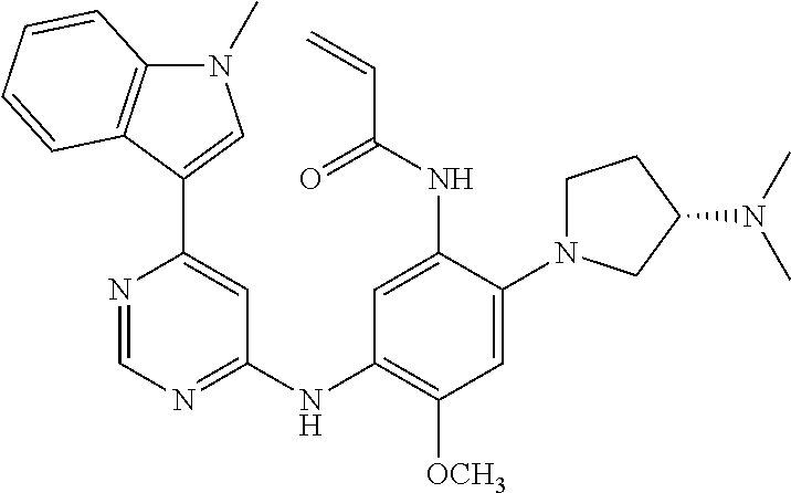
C1=NC(C2=CN(C)C3=C2C=CC=C3)=CC(NC2=C([OCH3])C=C(N3CCC(N(C)C)C3)C(NC(C=C)=O)=C2)=N1
